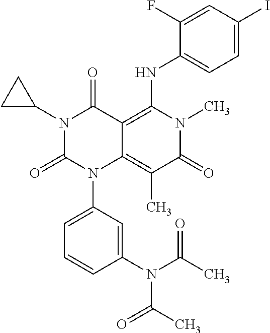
C1(N(C(C)=O)C(C)=O)=CC(N2C3=C(C)C(=O)N(C)C(NC4=CC=C(I)C=C4F)=C3C(=O)N(C3CC3)C2=O)=CC=C1
